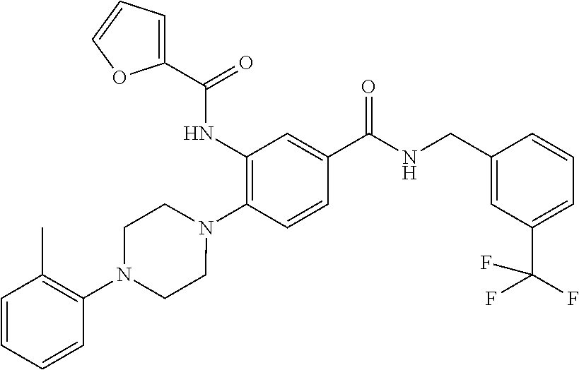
C1(NC(=O)C2=CC=CO2)=C(N2CCN(C3=C(C)C=CC=C3)CC2)C=CC(C(NCC2=CC(C(F)(F)F)=CC=C2)=O)=C1
